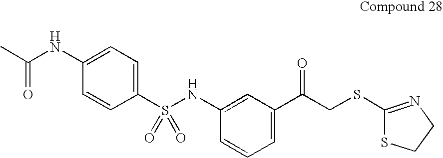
C1=CC=C(C(CSC2=NCCS2)=O)C=C1NS(C1=CC=C(NC(C)=O)C=C1)(=O)=O
